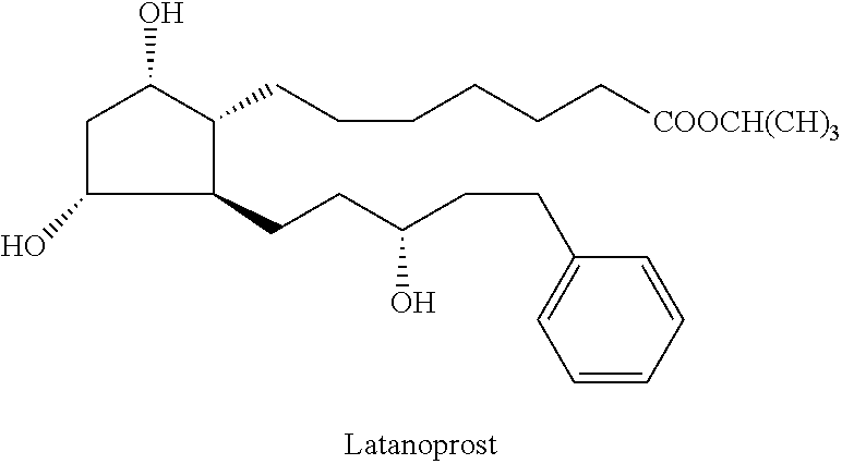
C1C(O)C(CCCCCC[COOCH(CH)3])C(CCC(CCC2=CC=CC=C2)O)C1O
